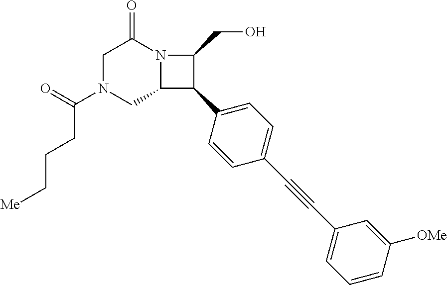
C1N(C(=O)CCC[Me])CC2N(C1=O)C(CO)C2C1=CC=C(C#CC2=CC=CC([OMe])=C2)C=C1
